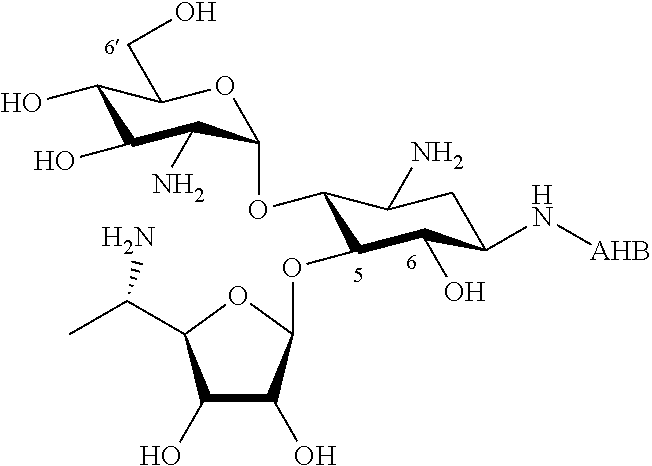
C1(O)C(O)C(OC2C(O)C(N[AHB])CC(N)C2OC2C(N)C(O)C(O)C(CO)O2)OC1C(C)N
